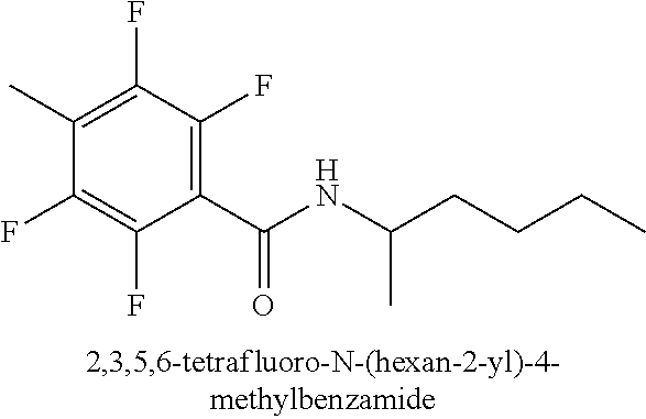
C1(C(NC(C)CCCC)=O)=C(F)C(F)=C(C)C(F)=C1F
